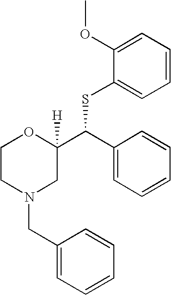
C1CN(CC2=CC=CC=C2)CC(C(C2=CC=CC=C2)SC2=CC=CC=C2OC)([H])O1
